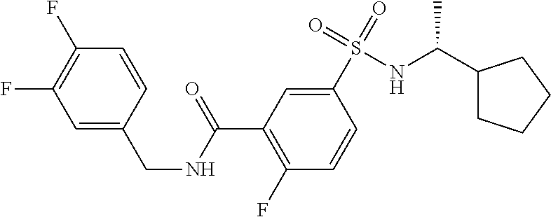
C1=C(CNC(C2=C(F)C=CC(S(=O)(=O)NC(C3CCCC3)C)=C2)=O)C=CC(F)=C1F
